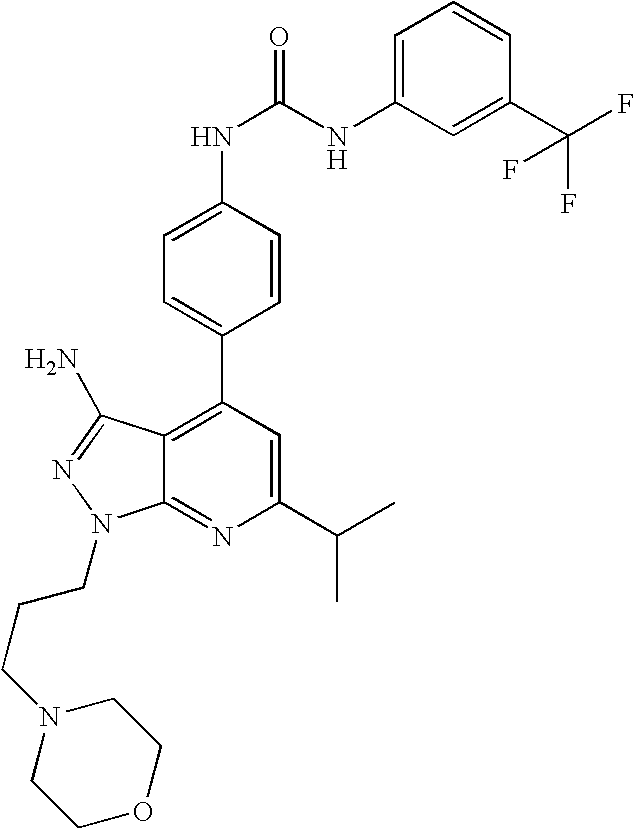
C1(C(C)C)=CC(C2=CC=C(NC(=O)NC3=CC=CC(C(F)(F)F)=C3)C=C2)=C2C(=N1)N(CCCN1CCOCC1)N=C2N
